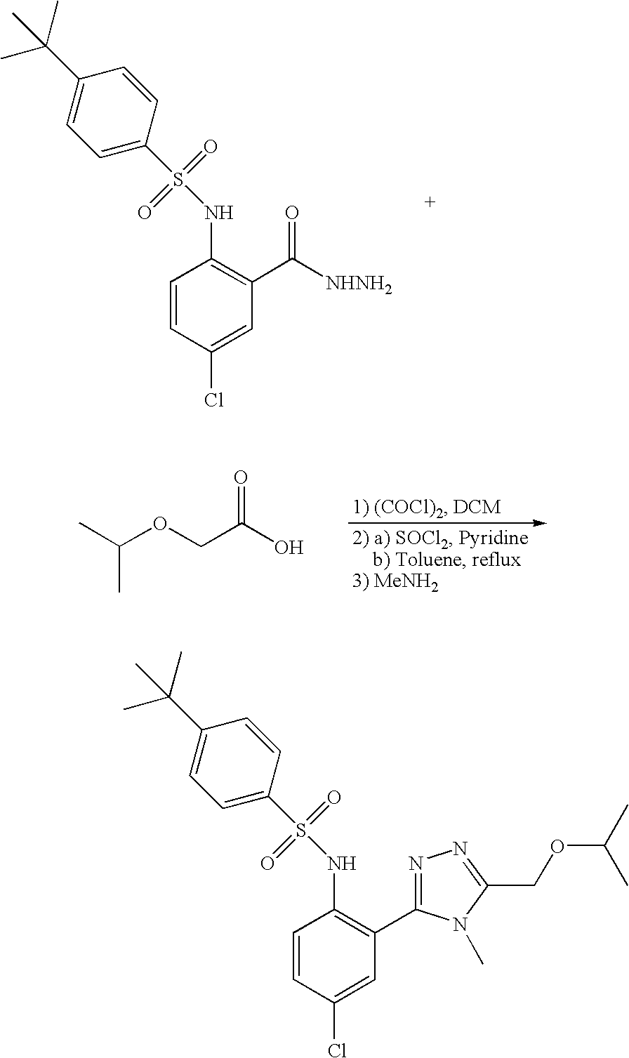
C1=CC(Cl)=CC(C([NHNH2])=O)=C1NS(C1=CC=C(C(C)(C)C)C=C1)(=O)=O.CC(C)OCC(O)=O.C1=CC(Cl)=CC(C2=NN=C(COC(C)C)N2C)=C1NS(C1=CC=C(C(C)(C)C)C=C1)(=O)=O
